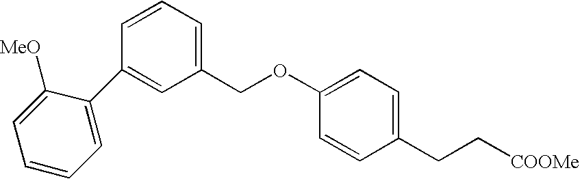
C1=C(C2=CC(COC3=CC=C(CC[COOMe])C=C3)=CC=C2)C([MeO])=CC=C1
